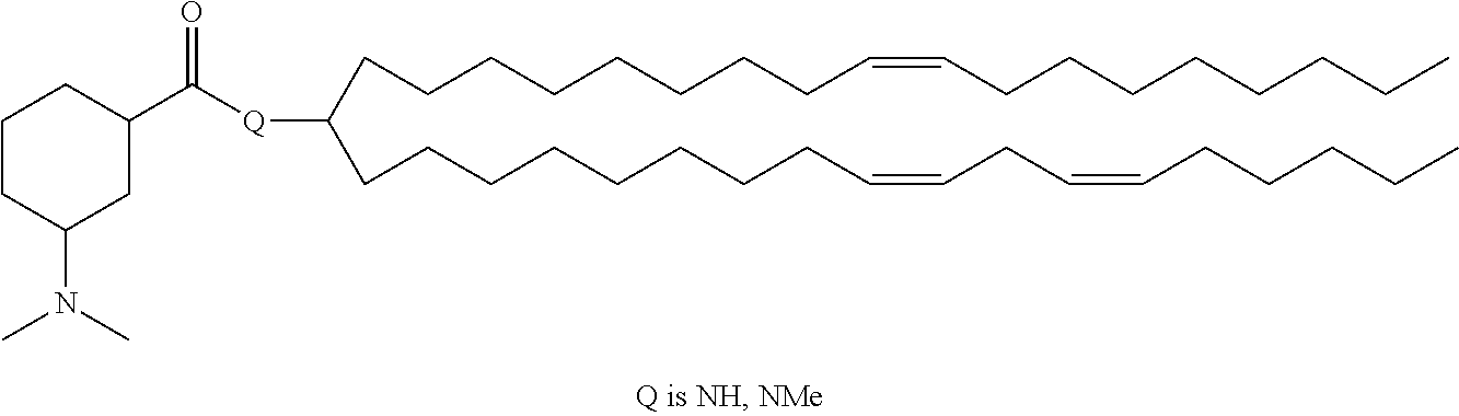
C(CCCCCCC=CCCCCCCCC)CC(CCCCCCCCC=CCC=CCCCCC)[Q]C(C1CCCC(N(C)C)C1)=O
